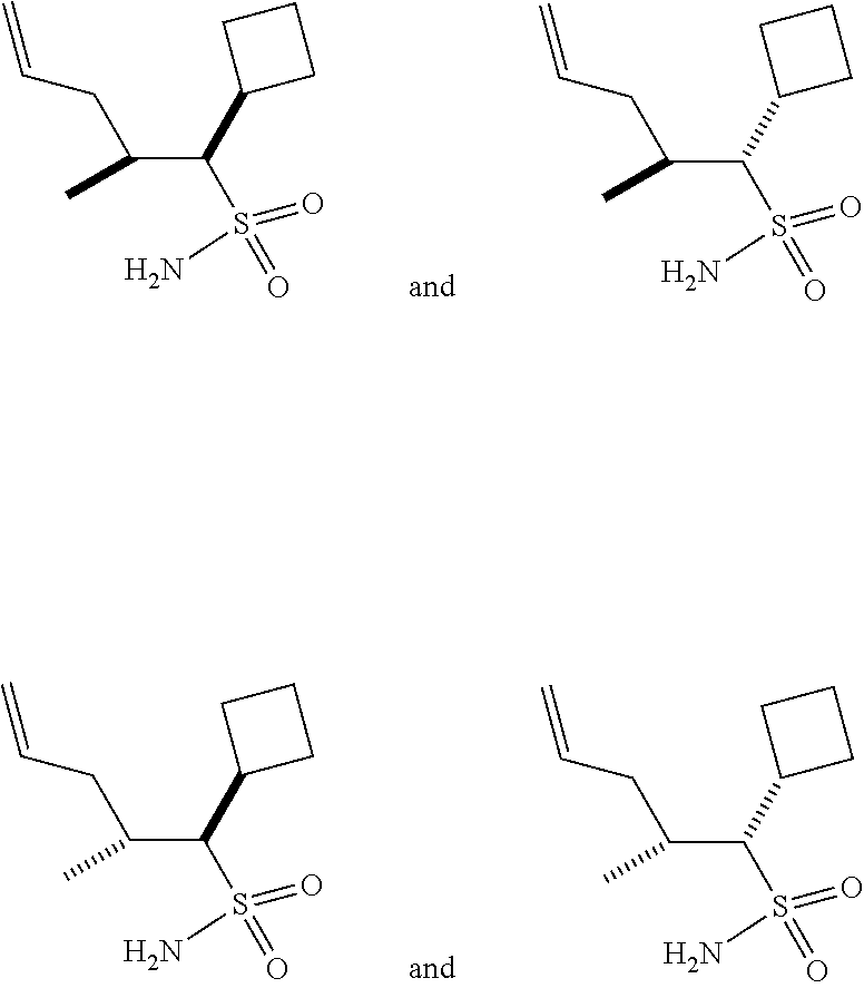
C(S(N)(=O)=O)(C(CC=C)C)C1CCC1.C(S(N)(=O)=O)(C(CC=C)C)C1CCC1.C(S(N)(=O)=O)(C(CC=C)C)C1CCC1.C(S(N)(=O)=O)(C(CC=C)C)C1CCC1
